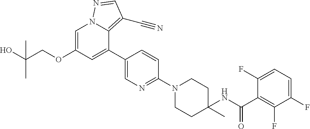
C1=C(OCC(O)(C)C)C=C(C2=CN=C(N3CCC(NC(C4=C(F)C(F)=CC=C4F)=O)(C)CC3)C=C2)C2=C(C#N)C=NN12
